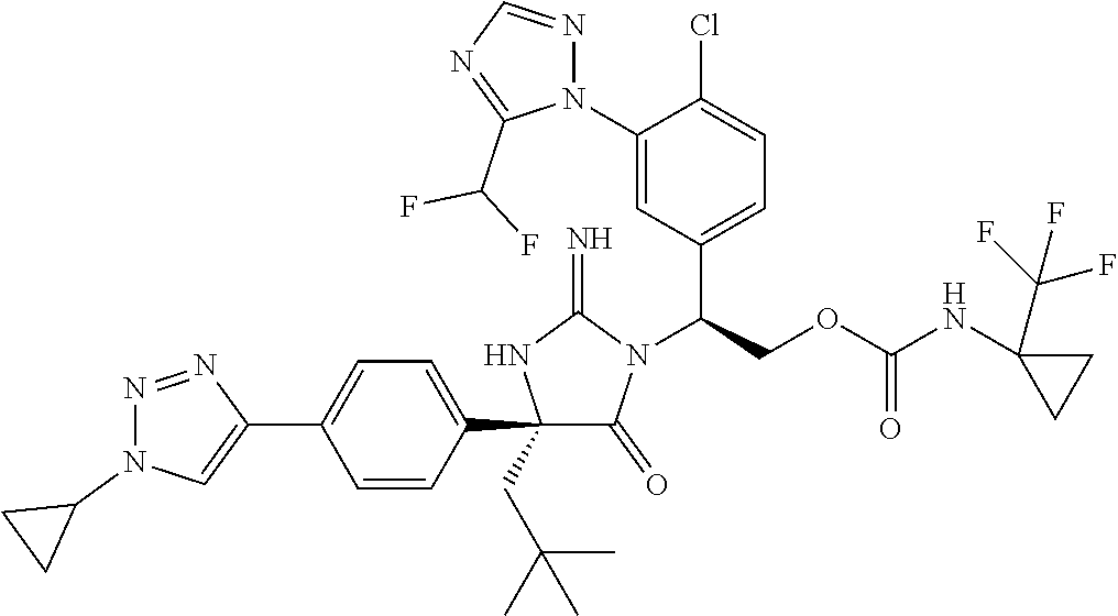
C1(C2=CC=C(C3=CN(C4CC4)N=N3)C=C2)(CC(C)(C)C)C(=O)N(C(COC(NC2(C(F)(F)F)CC2)=O)C2=CC=C(Cl)C(N3N=CN=C3C(F)F)=C2)C(=N)N1
